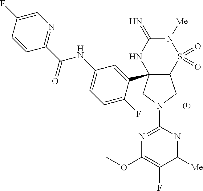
C12(C3=CC(NC(C4=NC=C(F)C=C4)=O)=CC=C3F)C(S(=O)(=O)N([Me])C(=N)N1)CN(C1=NC(OC)=C(F)C([Me])=N1)C2
